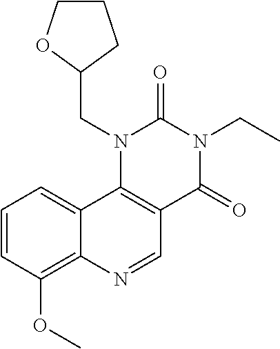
C1=CC(OC)=C2C(=C1)C1=C(C=N2)C(=O)N(CC)C(=O)N1CC1CCCO1
